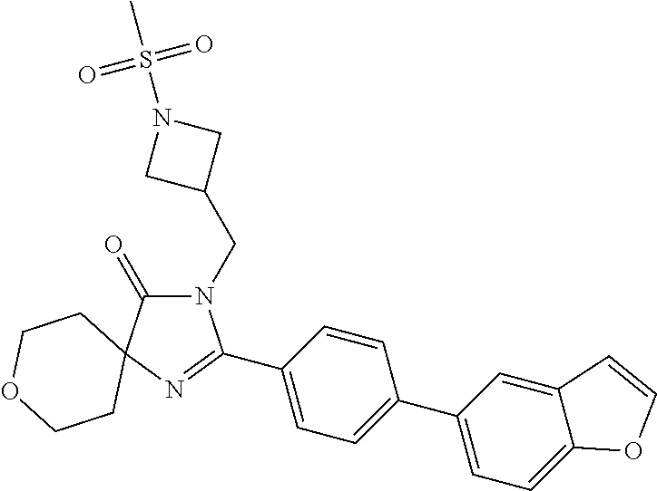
N1(CC2CN(S(C)(=O)=O)C2)C(=O)C2(N=C1C1=CC=C(C3=CC=C4C(=C3)C=CO4)C=C1)CCOCC2
